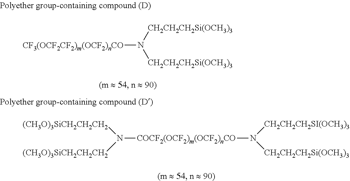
[CF3(OCF2CF2)m(OCF2)nCO]N([CH2CH2CH2Si(OCH3)3])[CH2CH2CH2Si(OCH3)3].N([CH2CH2CH2SI(OCH3)3])([CH2CH2CH2Si(OCH3)3])[COCF2(OCF2)m(OCF2)nCO]N([(CH3O)3SiCH2CH2CH2])[(CH3O)3SiCH2CH2CH2]
